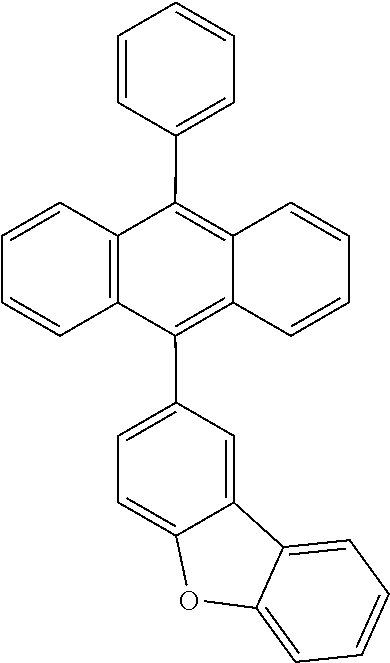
O1C2=CC=CC=C2C2=CC(C3=C4C(=C(C5=CC=CC=C5)C5=C3C=CC=C5)C=CC=C4)=CC=C12
